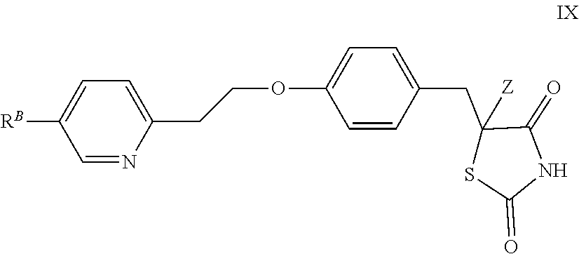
C1=C([RB])C=NC(CCOC2=CC=C(CC3([Z])C(=O)NC(=O)S3)C=C2)=C1
